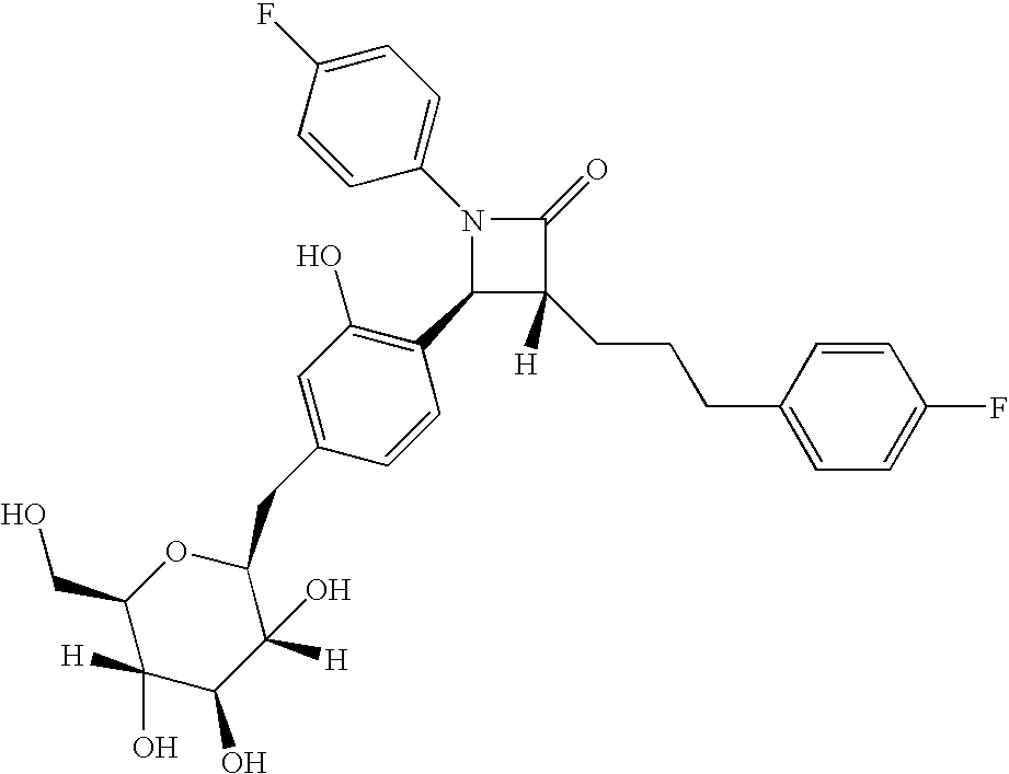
N1(C2=CC=C(F)C=C2)C(C2=C(O)C=C(CC3OC(CO)C(O)([H])C(O)C3([H])O)C=C2)C(CCCC2=CC=C(F)C=C2)([H])C1=O
